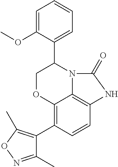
C12=C(C3=C(C)ON=C3C)C=CC3=C1N(C(C1=CC=CC=C1OC)CO2)C(=O)N3
